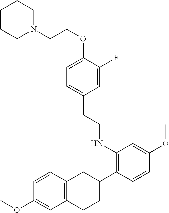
C1CCN(CCOC2=CC=C(CCNC3=C(C4CC5=C(CC4)C=C(OC)C=C5)C=CC(OC)=C3)C=C2F)CC1
